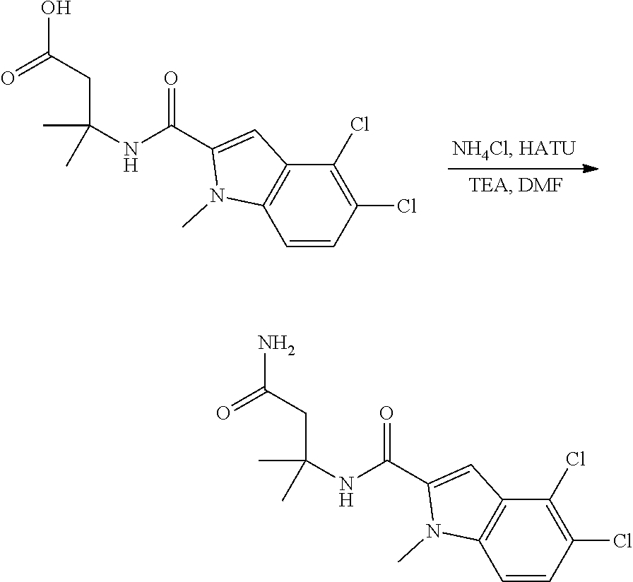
C1=CC(Cl)=C(Cl)C2=C1N(C)C(C(NC(CC(O)=O)(C)C)=O)=C2.C1=CC(Cl)=C(Cl)C2=C1N(C)C(C(NC(CC(N)=O)(C)C)=O)=C2
